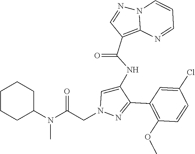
C1(C2=NN(CC(N(C3CCCCC3)C)=O)C=C2NC(C2=C3N(N=C2)C=CC=N3)=O)=C(OC)C=CC(Cl)=C1
